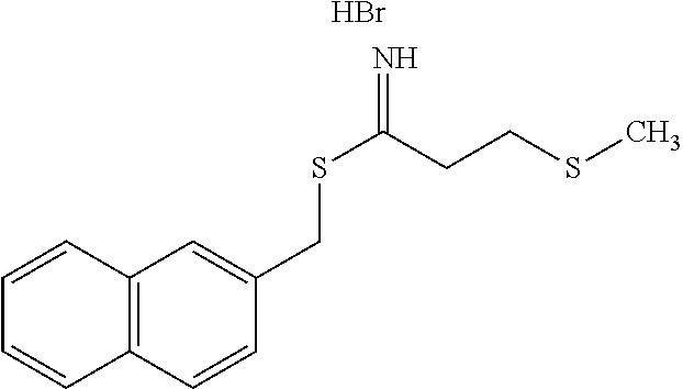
C(SC(CCSC)=N)C1=CC2=C(C=C1)C=CC=C2.Br
